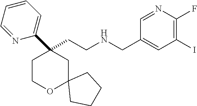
C(CNCC1=CC(I)=C(F)N=C1)C1(C2=CC=CC=N2)CCOC2(C1)CCCC2
